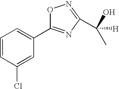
C1=CC=C(C2=NC(C(O)(C)[H])=NO2)C=C1Cl
